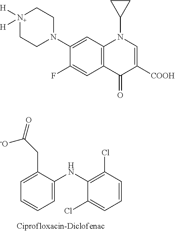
C1(Cl)=CC=CC(Cl)=C1NC1=CC=CC=C1CC(=O)[-O].C1(F)=CC2=C(C=C1N1CC[N+]([H])([H])CC1)N(C1CC1)C=C([COOH])C2=O
